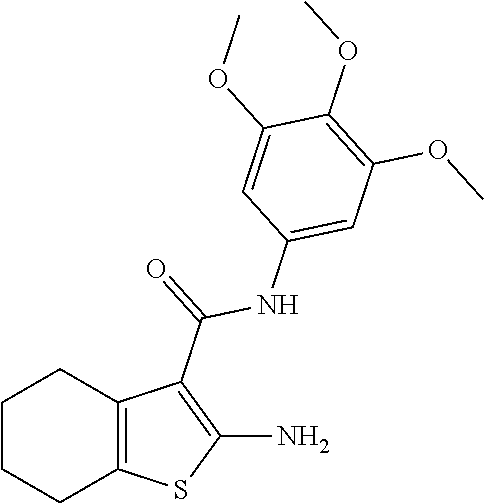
C1CCC2=C(C1)C(C(NC1=CC(OC)=C(OC)C(OC)=C1)=O)=C(N)S2
